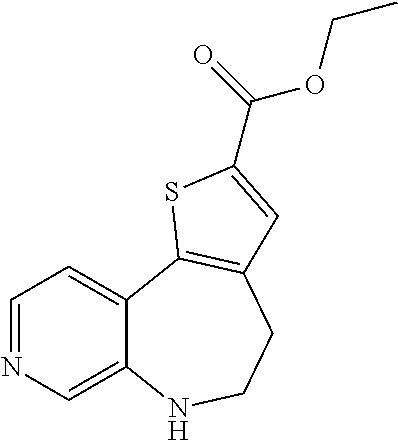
C1=NC=C2C(=C1)C1=C(CCN2)C=C(C(OCC)=O)S1
